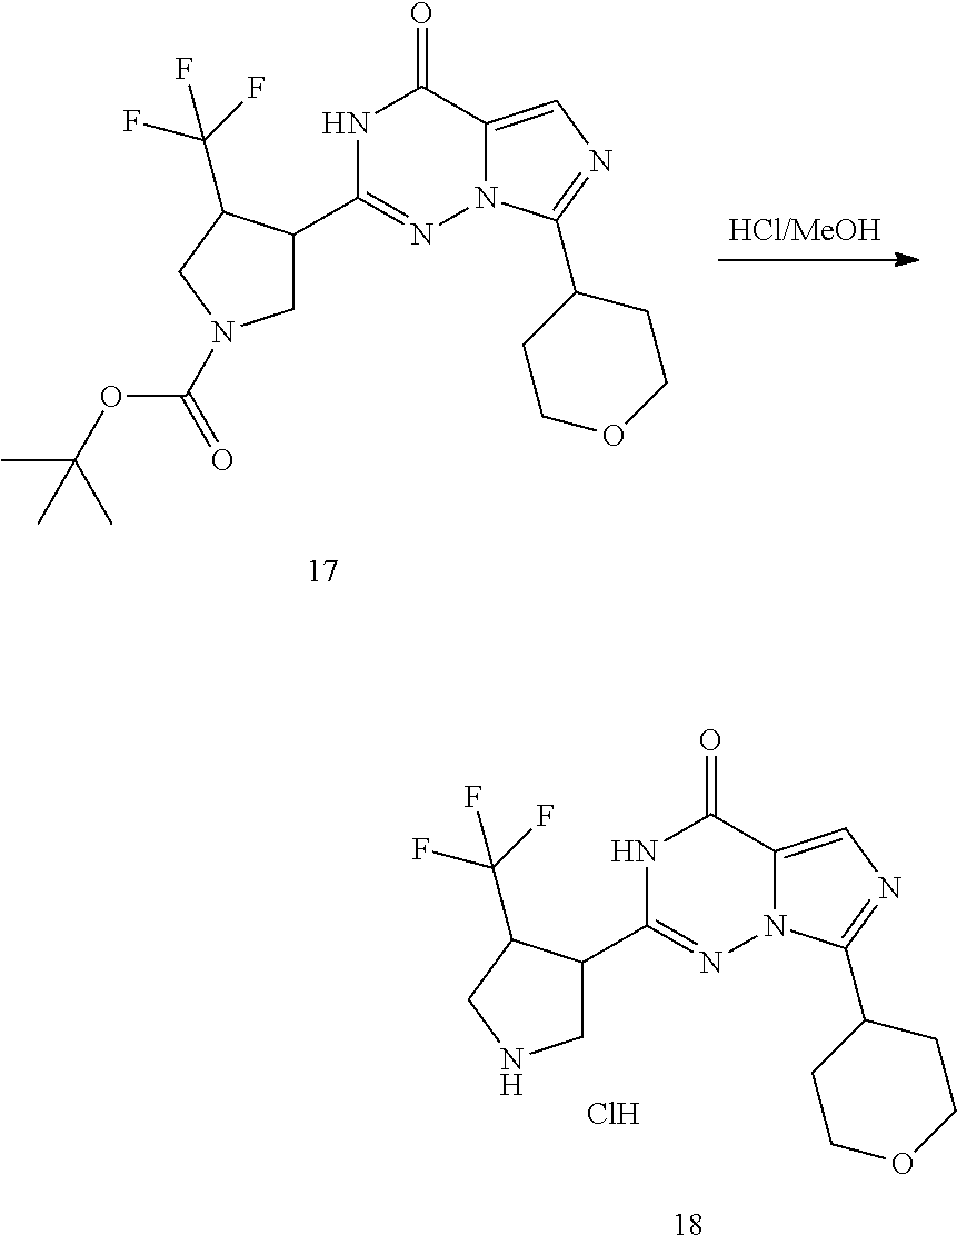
C1C(C2=NN3C(=CN=C3C3CCOCC3)C(=O)N2)C(C(F)(F)F)CN1C(OC(C)(C)C)=O.C1C(C2=NN3C(=CN=C3C3CCOCC3)C(=O)N2)C(C(F)(F)F)CN1.Cl
